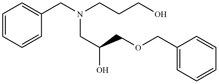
C1=CC=CC(CN(CCCO)CC(O)COCC2=CC=CC=C2)=C1
